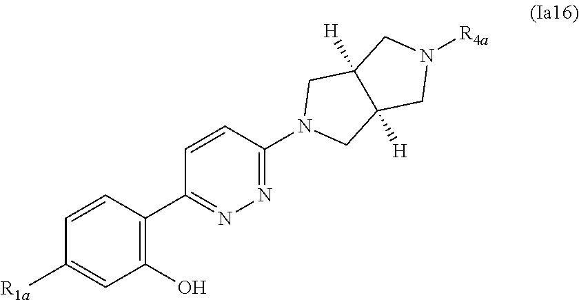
C1=CC(C2=NN=C(N3CC4([H])C([H])(C3)CN([R4a])C4)C=C2)=C(O)C=C1[R1a]
